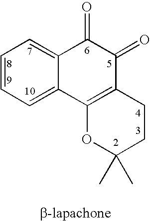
C1=CC=C2C(=C1)C(=O)C(=O)C1=C2OC(C)(C)CC1
